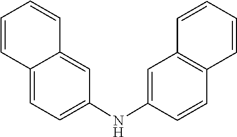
C1=CC2=CC(NC3=CC4=C(C=CC=C4)C=C3)=CC=C2C=C1
